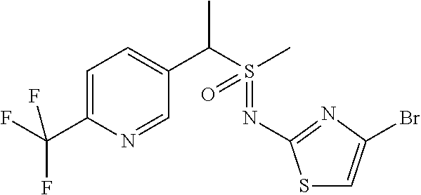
C1=C(C(F)(F)F)N=CC(C(S(C)(=O)=NC2=NC(Br)=CS2)C)=C1
